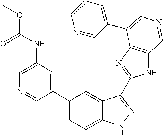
C(NC1=CN=CC(C2=CC=C3C(=C2)C(C2=NC4=C(N2)C=NC=C4C2=CC=CN=C2)=NN3)=C1)(=O)OC
